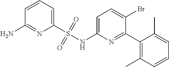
C1(S(NC2=CC=C(Br)C(C3=C(C)C=CC=C3C)=N2)(=O)=O)=CC=CC(N)=N1
